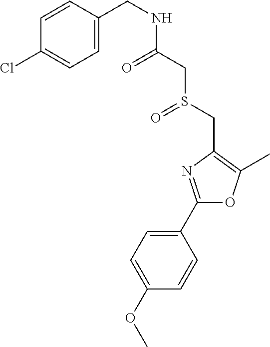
C1(OC)=CC=C(C2=NC(CS(=O)CC(=O)NCC3=CC=C(Cl)C=C3)=C(C)O2)C=C1
